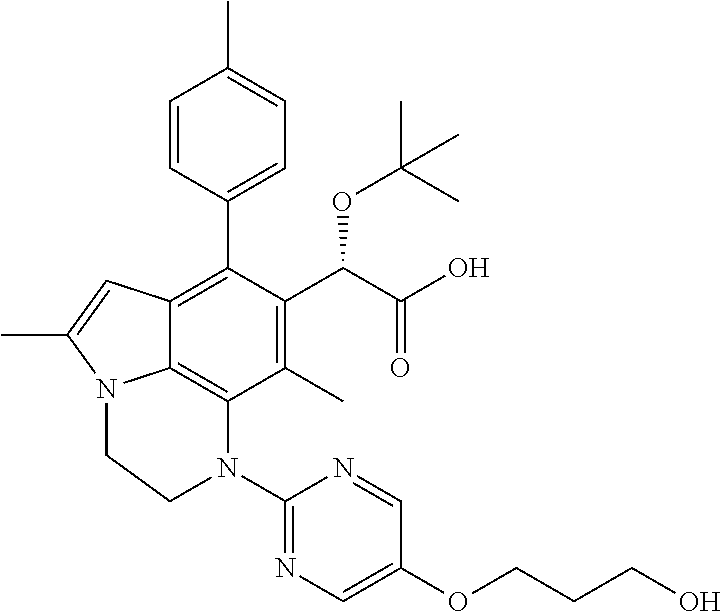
C1(C)=C(C(C(O)=O)OC(C)(C)C)C(C2=CC=C(C)C=C2)=C2C3=C1N(C1=NC=C(OCCCO)C=N1)CCN3C(C)=C2
